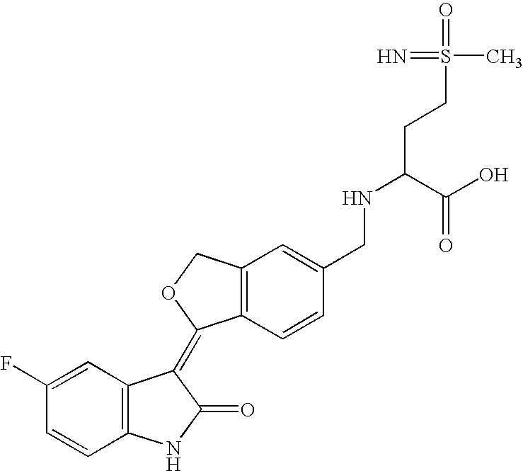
C1=C(F)C=CC2=C1C(=C1C3=C(C=C(CNC(C(O)=O)CCS(C)(=N)=O)C=C3)CO1)C(=O)N2
